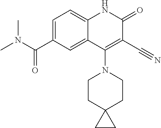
C1=C(C(N(C)C)=O)C=C2C(=C1)NC(=O)C(C#N)=C2N1CCC2(CC1)CC2
